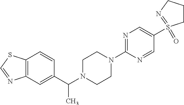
C12=C(C=CC(C(N3CCN(C4=NC=C(S5(=O)=NCCC5)C=N4)CC3)C)=C1)SC=N2
